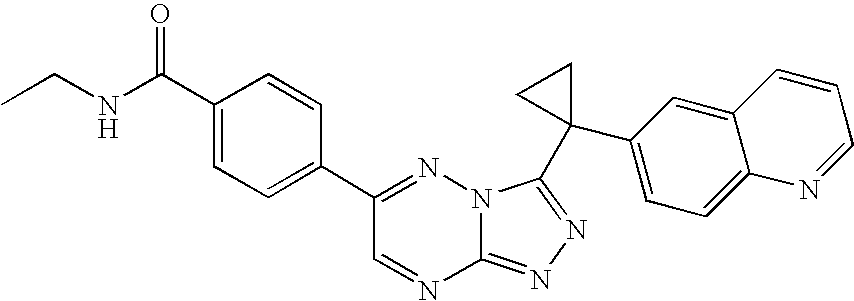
C12=NN=C(C3(C4=CC=C5C(=C4)C=CC=N5)CC3)N1N=C(C1=CC=C(C(NCC)=O)C=C1)C=N2
